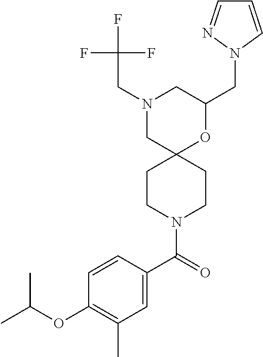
N1(CC(F)(F)F)CC2(OC(CN3N=CC=C3)C1)CCN(C(C1=CC(C)=C(OC(C)C)C=C1)=O)CC2
